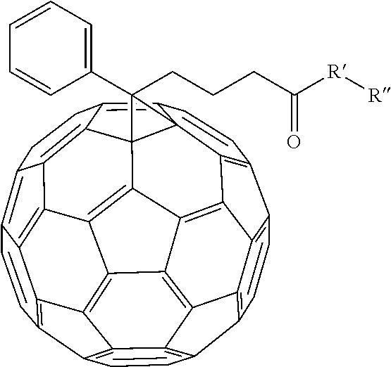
C1=CC2=C3C4=C1C1=C5C4=C4C6=C3C3=C2C=CC2=C3C3=C6C6=C4C47C5(C(=C5CCC8=C9C(=C6C8=C45)C3=C2C=C9)C=C1)C7(C1=CC=CC=C1)CCCC([R][R])=O
